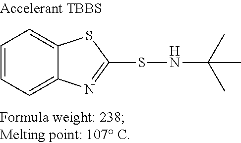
C1=CC=C2C(=C1)SC(SNC(C)(C)C)=N2
